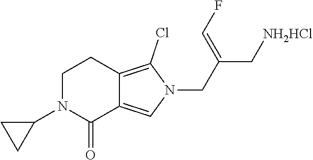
C1(=O)C2=CN(CC(=CF)C[NH2HCl])C(Cl)=C2CCN1C1CC1
